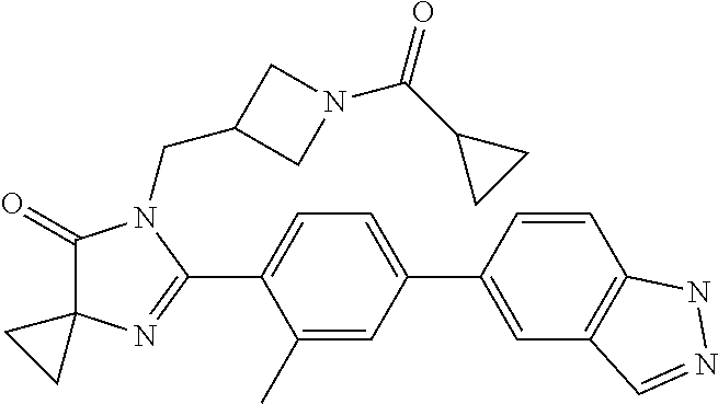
C1(=O)C2(N=C(C3=CC=C(C4=CC5=C(C=C4)NN=C5)C=C3C)N1CC1CN(C(C3CC3)=O)C1)CC2
